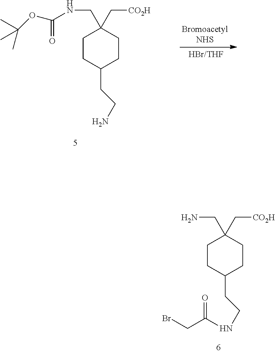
C1CC(CCN)CCC1(CNC(OC(C)(C)C)=O)C[CO2H].C1CC(CCNC(CBr)=O)CCC1(CN)C[CO2H]
